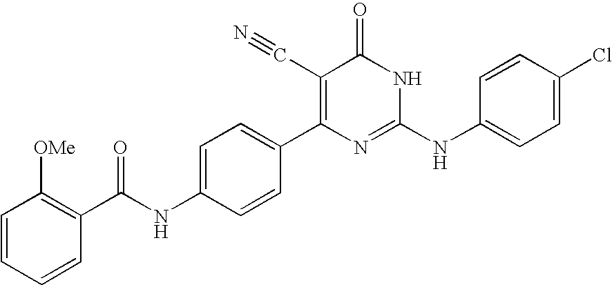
C1=CC(C2=C(C#N)C(=O)NC(NC3=CC=C(Cl)C=C3)=N2)=CC=C1NC(=O)C1=C([OMe])C=CC=C1
